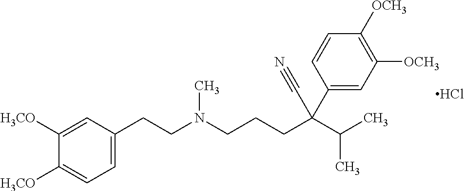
C1([H3CO])=CC=C(CCN(CCCC(C2=CC([OCH3])=C([OCH3])C=C2)(C(C)C)C#N)C)C=C1[H3CO].Cl
